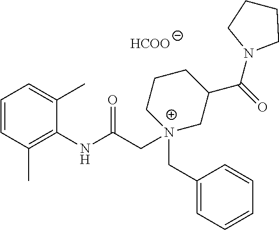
C1=CC(C)=C(NC(C[N+]2(CC3=CC=CC=C3)CC(C(=O)N3CCCC3)CCC2)=O)C(C)=C1.[HCOO]
